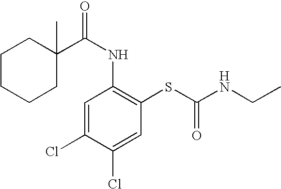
C(=O)(NC1=C(SC(NCC)=O)C=C(Cl)C(Cl)=C1)C1(C)CCCCC1
